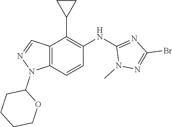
C1(N2C3=C(C(C4CC4)=C(NC4=NC(Br)=NN4C)C=C3)C=N2)CCCCO1
